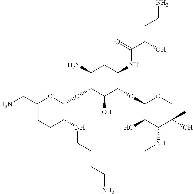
C1(CN)=CCC(NCCCCN)C(OC2C(O)C(OC3C(O)C(NC)C(C)(O)CO3)C(NC(C(O)CCN)=O)CC2N)O1
